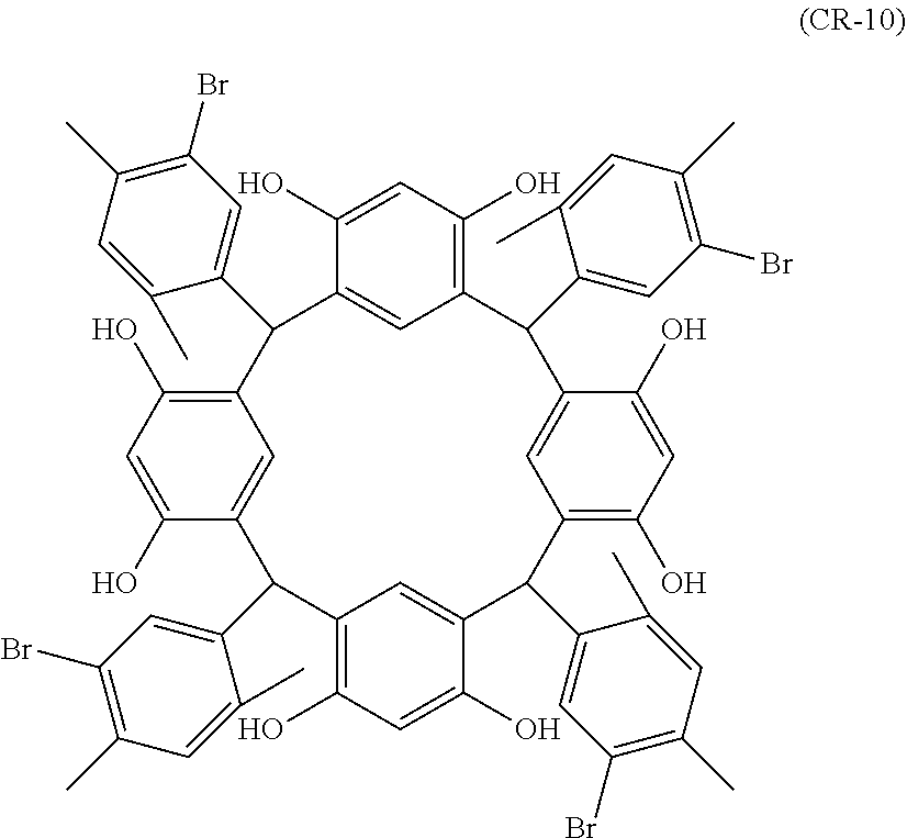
C1(O)=CC(O)=C2C=C1C(C1=CC(Br)=C(C)C=C1C)C1=C(O)C=C(O)C(=C1)C(C1=CC(Br)=C(C)C=C1C)C1=C(O)C=C(O)C(=C1)C(C1=CC(Br)=C(C)C=C1C)C1=C(O)C=C(O)C(=C1)C2C1=CC(Br)=C(C)C=C1C
